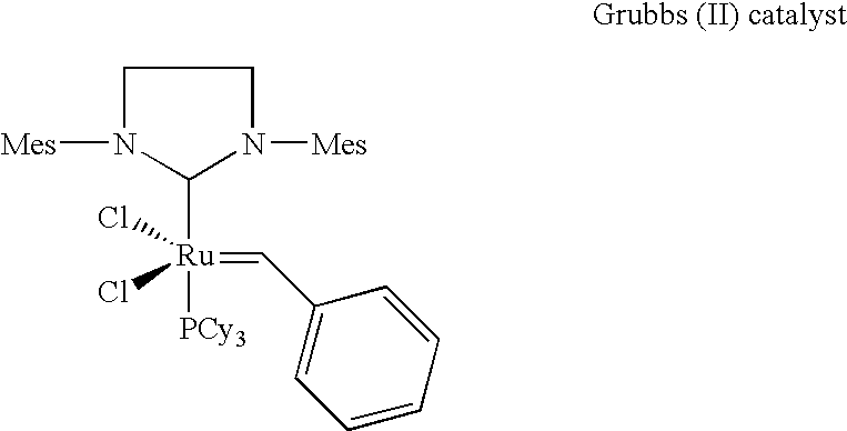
[Ru](=CC1=CC=CC=C1)(Cl)(Cl)([PCy3])C1N([Mes])CCN1[Mes]
